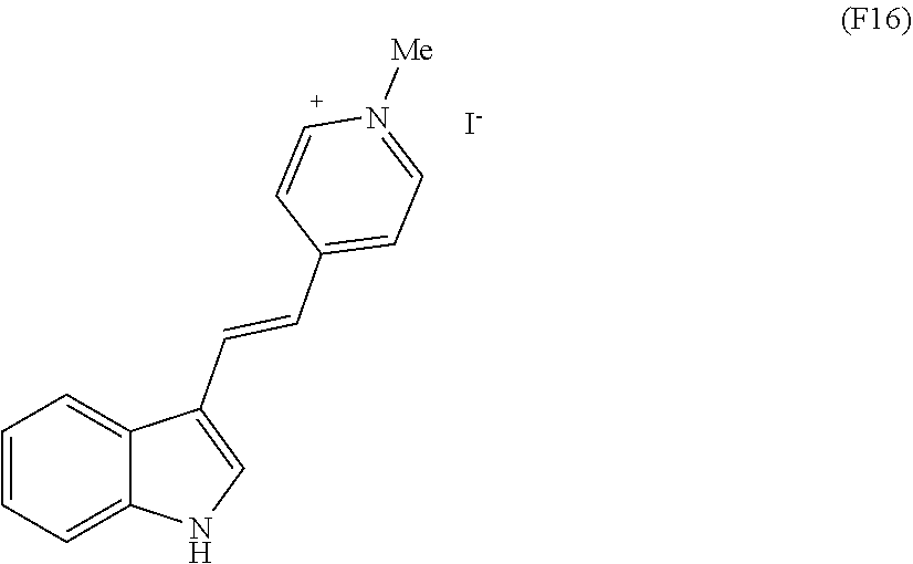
C1=CC=C2C(=C1)C(C=CC1=CC=N([Me])[C+]=C1)=CN2.[I-]
